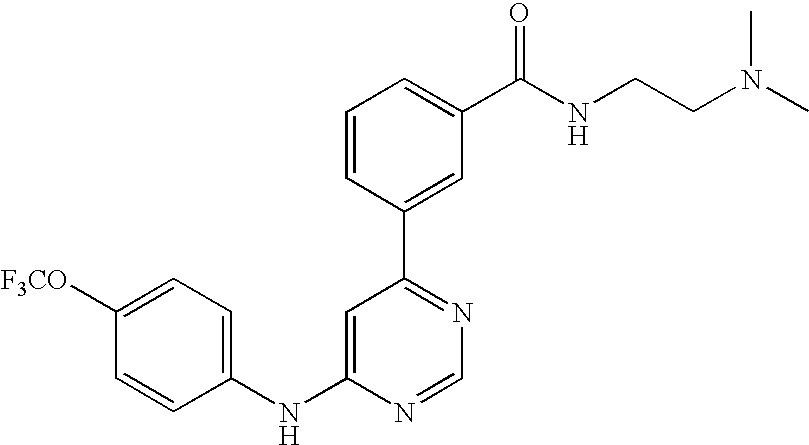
C1(NC2=CC(C3=CC(C(NCCN(C)C)=O)=CC=C3)=NC=N2)=CC=C([F3CO])C=C1
